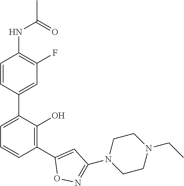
C1(NC(C)=O)=C(F)C=C(C2=CC=CC(C3=CC(N4CCN(CC)CC4)=NO3)=C2O)C=C1
